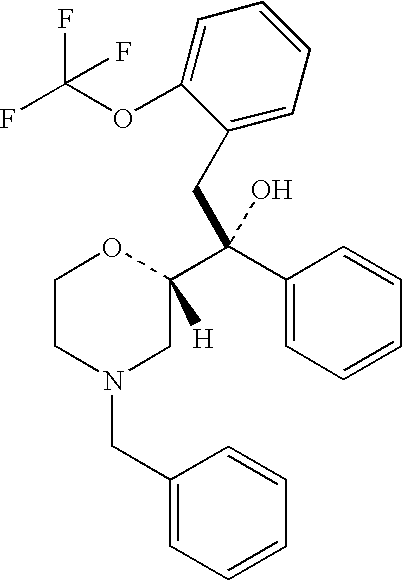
C1CN(CC2=CC=CC=C2)CC(C(C2=CC=CC=C2)(CC2=CC=CC=C2OC(F)(F)F)O)([H])O1
